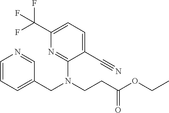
C1=CC=C(CN(CCC(OCC)=O)C2=NC(C(F)(F)F)=CC=C2C#N)C=N1
